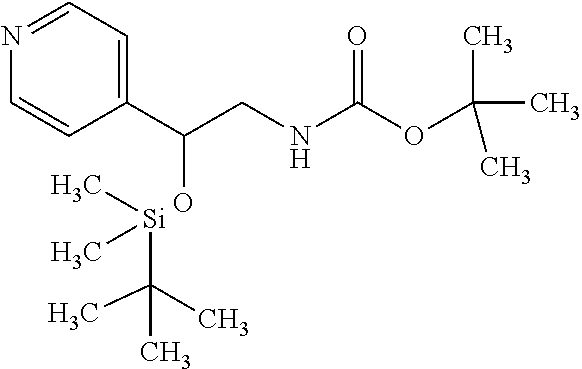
N1=CC=C(C(CNC(OC(C)(C)C)=O)O)C=C1.[Si](C(C)(C)C)(C)C
